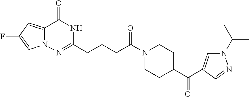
C12=CC(F)=CN1N=C(CCCC(N1CCC(C(=O)C3=CN(C(C)C)N=C3)CC1)=O)NC2=O
